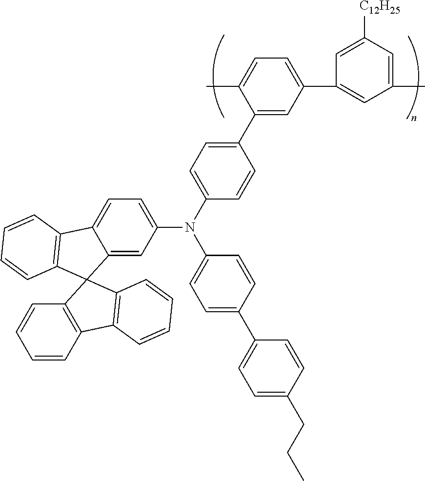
C12=CC(N(C3=CC=C(C4=CC(C5=CC(C)=CC([C12H25])=C5)=CC=C4C)C=C3)C3=CC=C(C4=CC=C(CCC)C=C4)C=C3)=CC=C1C1=C(C=CC=C1)C21C2=C(C=CC=C2)C2=C1C=CC=C2
